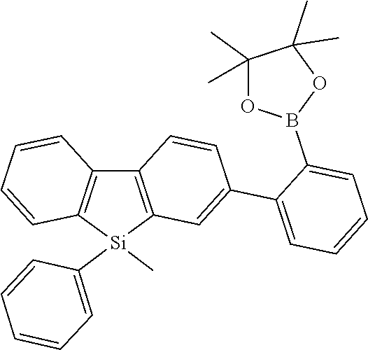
C12=C([Si](C3=CC=CC=C3)(C)C3=C1C=CC(C1=CC=CC=C1B1OC(C)(C)C(C)(C)O1)=C3)C=CC=C2
